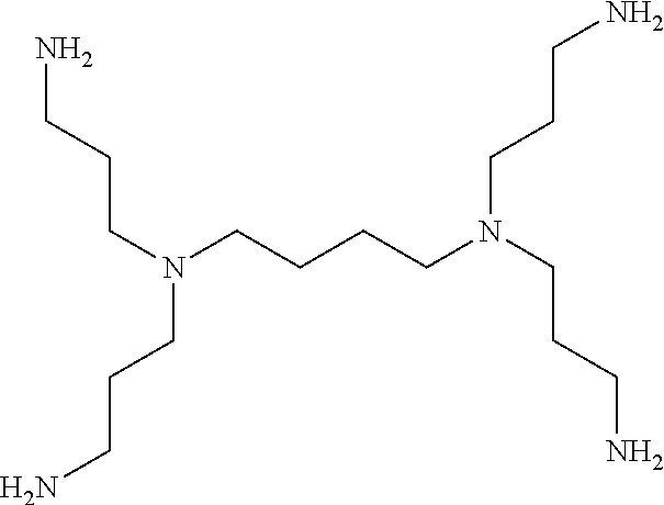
C(N(CCCCN(CCCN)CCCN)CCCN)CCN
